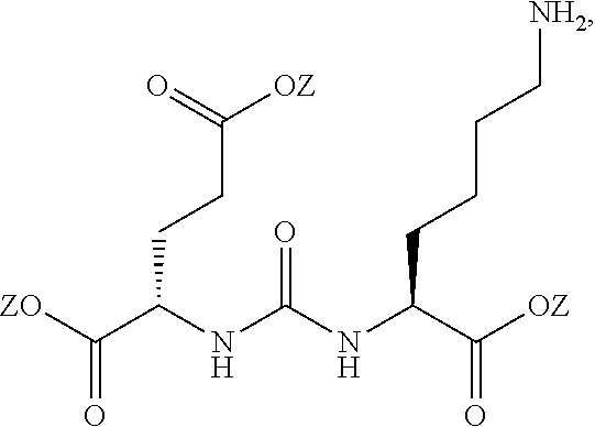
[ZO]C(C(NC(NC(C([OZ])=O)CCCC[NH2])=O)CCC([OZ])=O)=O
